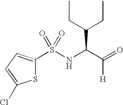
S1C(S(NC(C(=O)[H])C(CC)CC)(=O)=O)=CC=C1Cl
